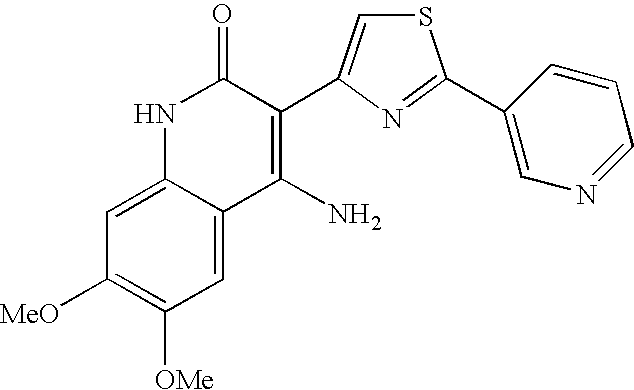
C1=C2C(=CC([MeO])=C1[OMe])NC(=O)C(C1=CSC(C3=CN=CC=C3)=N1)=C2N
